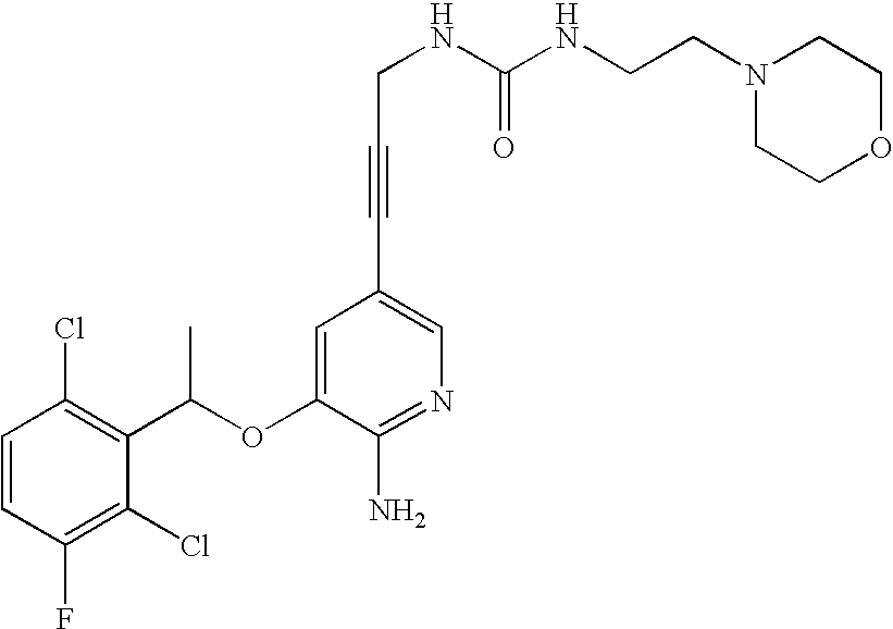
C1=CC(Cl)=C(C(OC2=CC(C#CCNC(=O)NCCN3CCOCC3)=CN=C2N)C)C(Cl)=C1F
